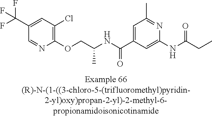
C1=NC(OCC(NC(C2=CC(C)=NC(NC(=O)CC)=C2)=O)C)=C(Cl)C=C1C(F)(F)F
